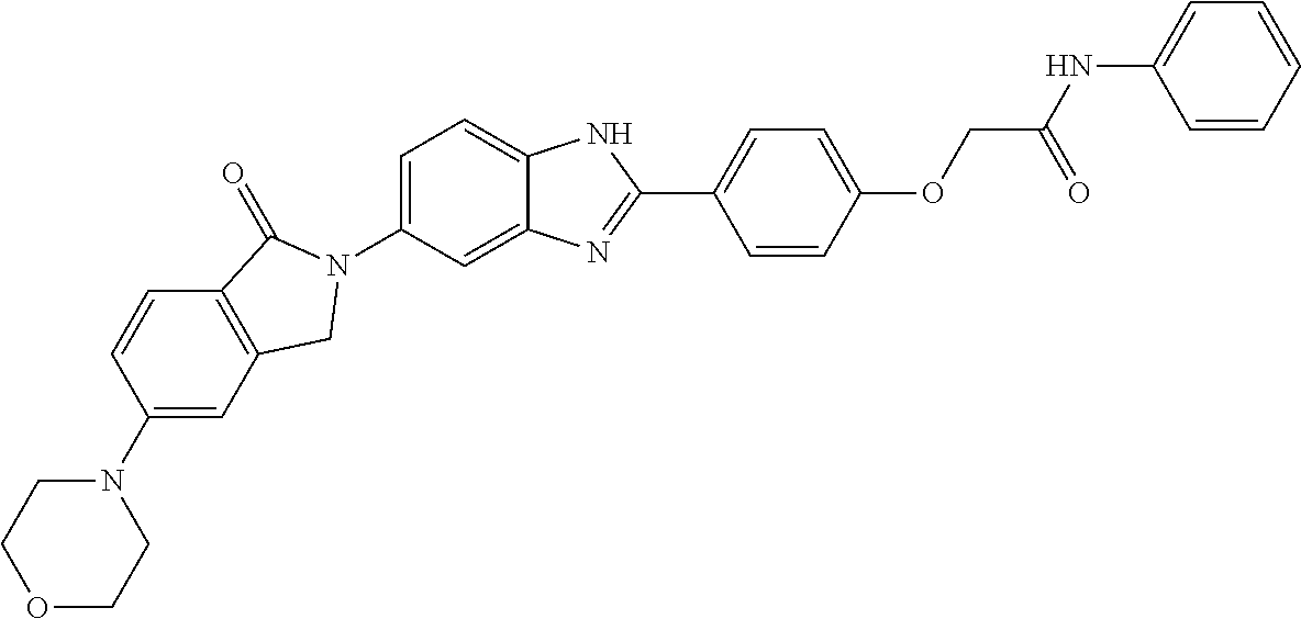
C1(N2CCOCC2)=CC2=C(C=C1)C(=O)N(C1=CC=C3C(=C1)N=C(C1=CC=C(OCC(NC4=CC=CC=C4)=O)C=C1)N3)C2
